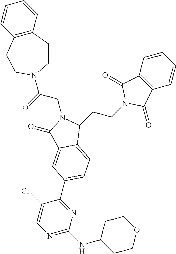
C12=C(C=CC=C1)CCN(C(CN1C(=O)C3=CC(C4=NC(NC5CCOCC5)=NC=C4Cl)=CC=C3C1CCN1C(=O)C3=C(C1=O)C=CC=C3)=O)CC2
